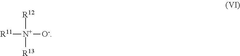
[R12][N+]([R11])([R13])[O-]
